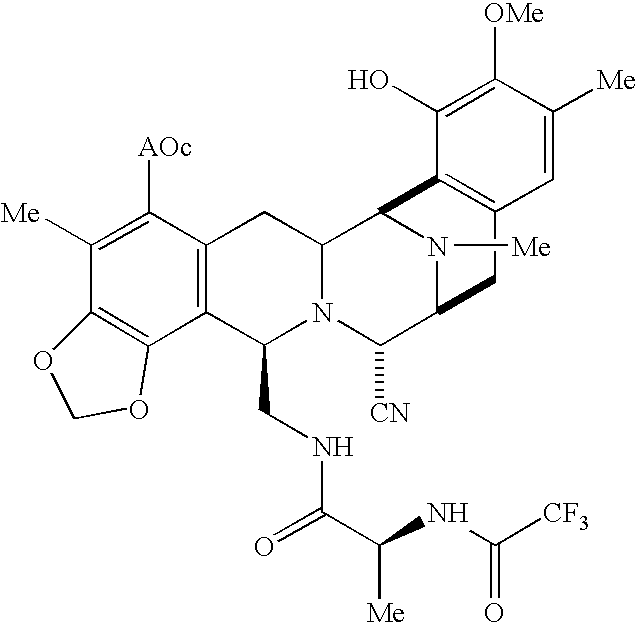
C1([Me])=C([AOc])C2=C(C(CNC(=O)C(NC([CF3])=O)[Me])N3C(C2)C2N([Me])C(C3[CN])CC3=C2C(O)=C([OMe])C([Me])=C3)C2=C1OCO2
